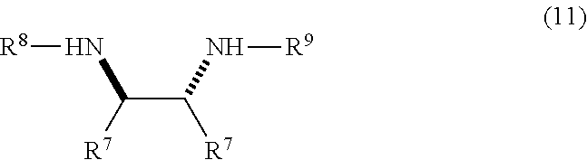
[R8]NC(C([R7])N[R9])[R7]
